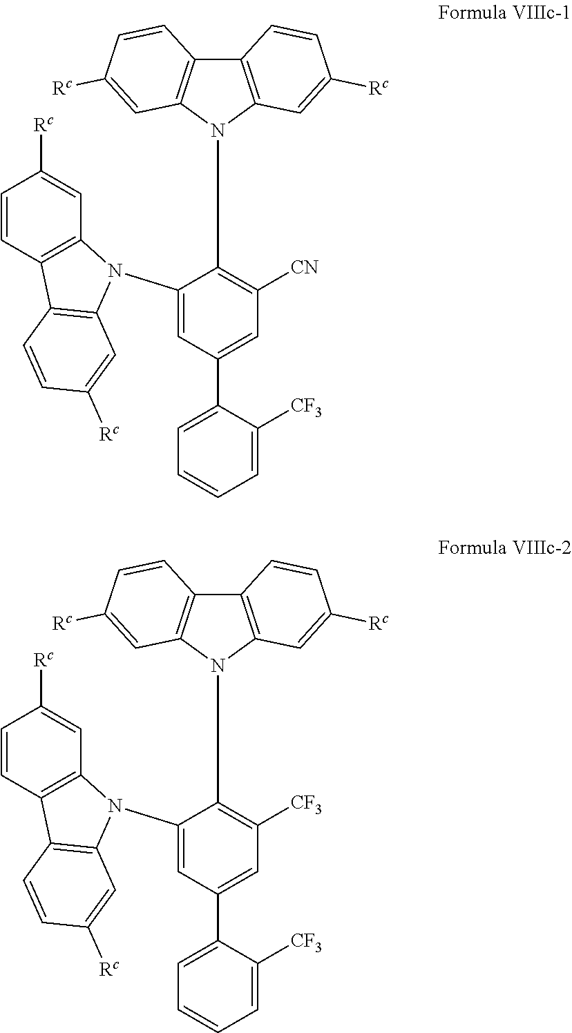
C1(N2C3=C(C=CC([Rc])=C3)C3=C2C=C([Rc])C=C3)=CC(C2=CC=CC=C2[CF3])=CC([CN])=C1N1C2=C(C3=C1C=C([Rc])C=C3)C=CC([Rc])=C2.C1(N2C3=C(C=CC([Rc])=C3)C3=C2C=C([Rc])C=C3)=CC(C2=CC=CC=C2[CF3])=CC([CF3])=C1N1C2=C(C3=C1C=C([Rc])C=C3)C=CC([Rc])=C2
